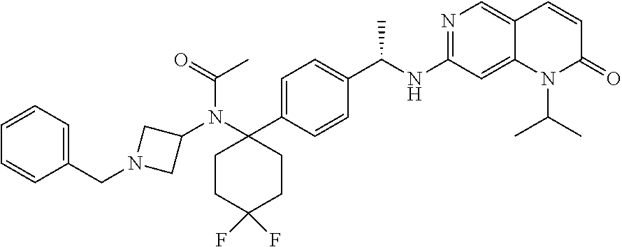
C1(N(C(=O)C)C2(C3=CC=C(C(NC4=NC=C5C(=C4)N(C(C)C)C(=O)C=C5)C)C=C3)CCC(F)(F)CC2)CN(CC2=CC=CC=C2)C1
